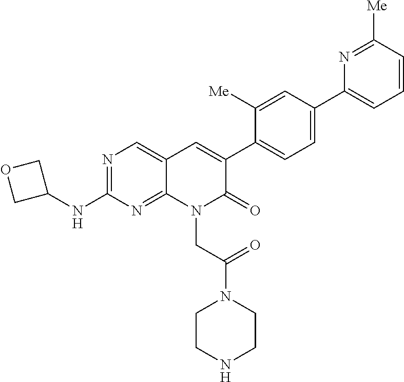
N1=C(NC2COC2)N=C2C(=C1)C=C(C1=CC=C(C3=CC=CC([Me])=N3)C=C1[Me])C(=O)N2CC(N1CCNCC1)=O
